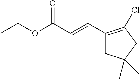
C1(C=CC(OCC)=O)=C(Cl)CC(C)(C)C1
